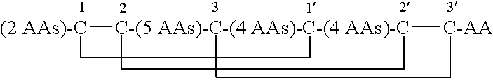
[(2 AAs)-C][C-(5 AAs)-C-(4 AAs)-C-(4 AAs)-C][C-AA]
